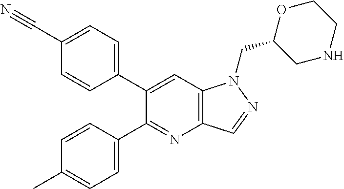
C1(C#N)=CC=C(C2=CC3=C(N=C2C2=CC=C(C)C=C2)C=NN3CC2CNCCO2)C=C1
